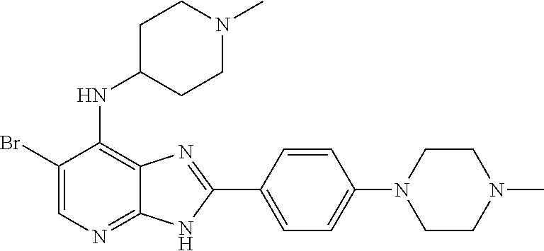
C1(Br)=CN=C2C(=C1NC1CCN(C)CC1)N=C(C1=CC=C(N3CCN(C)CC3)C=C1)N2
